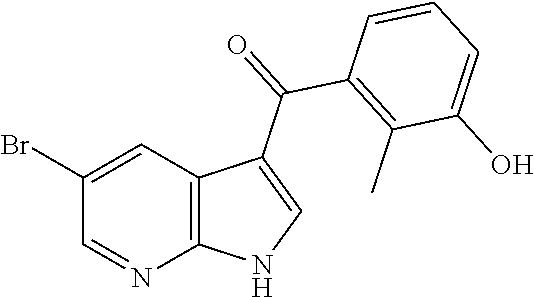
C1(Br)=CC2=C(N=C1)NC=C2C(C1=C(C)C(O)=CC=C1)=O
